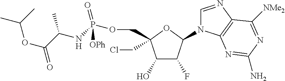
C1(O)C(F)C(N2C=NC3=C2N=C(N)N=C3[NMe2])OC1(CCl)COP(NC(C(OC(C)C)=O)C)(=O)[OPh]
